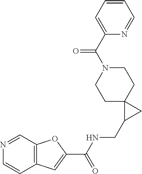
C12=C(C=NC=C1)OC(C(NCC1CC13CCN(C(C1=CC=CC=N1)=O)CC3)=O)=C2
